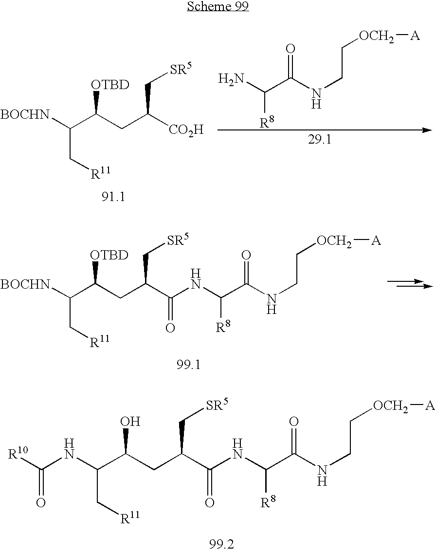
C(C[R11])(C(CC(C(=O)NC(C(NCC[OCH2][A])=O)[R8])C[SR5])O)NC([R10])=O.C(C[R11])(C(CC([CO2H])C[SR5])[OTBD])[BOCHN].NC(C(NCC[OCH2][A])=O)[R8].C(C[R11])(C(CC(C(NC(C(NCC[OCH2][A])=O)[R8])=O)C[SR5])[OTBD])[BOCHN]
